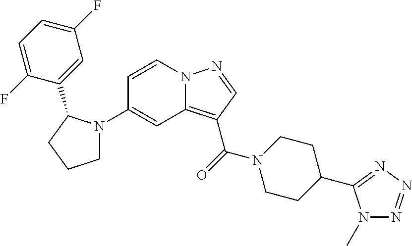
C1(N2CCCC2C2=CC(F)=CC=C2F)=CC2=C(C(=O)N3CCC(C4=NN=NN4C)CC3)C=NN2C=C1
